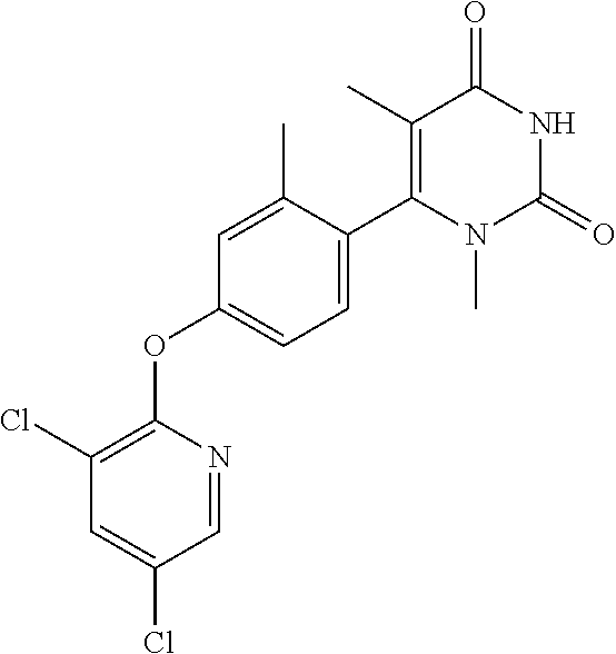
C1(Cl)=C(OC2=CC=C(C3=C(C)C(=O)NC(=O)N3C)C(C)=C2)N=CC(Cl)=C1
